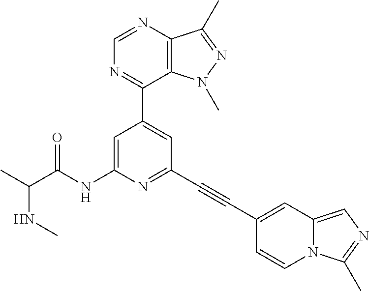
N(C)C(C)C(NC1=CC(C2=NC=NC3=C2N(C)N=C3C)=CC(C#CC2=CC3=CN=C(C)N3C=C2)=N1)=O
